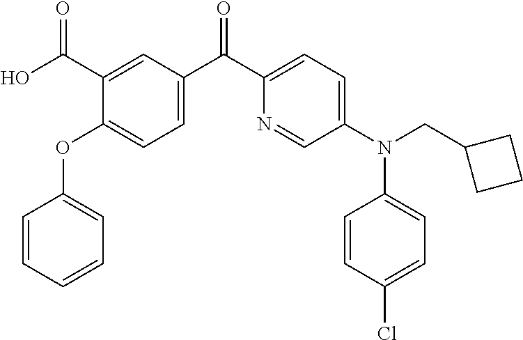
C1=CC=CC=C1OC1=CC=C(C(C2=CC=C(N(CC3CCC3)C3=CC=C(Cl)C=C3)C=N2)=O)C=C1C(O)=O
